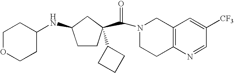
N1(C(=O)C2(C3CCC3)CCC(NC3CCOCC3)C2)CCC2=C(C1)C=C([CF3])C=N2
